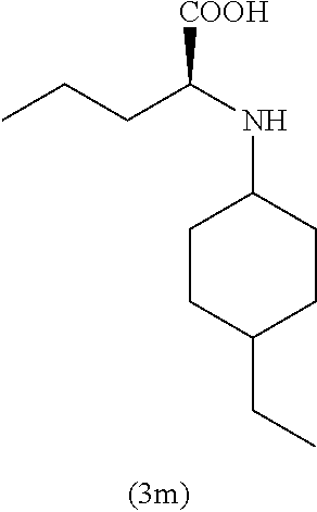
C1CC(CC)CCC1NC(CCC)[COOH]
